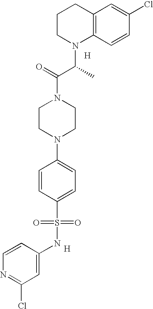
C1CN(C(C(N2CCN(C3=CC=C(S(=O)(=O)NC4=CC(Cl)=NC=C4)C=C3)CC2)=O)C)C2=C(C1)C=C(Cl)C=C2.[H].[H]
